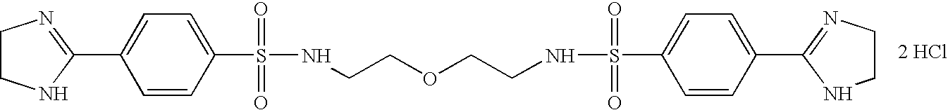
C1(C2=CC=C(S(=O)(=O)NCCOCCNS(=O)(=O)C3=CC=C(C4=NCCN4)C=C3)C=C2)=NCCN1.[2 HCl]
